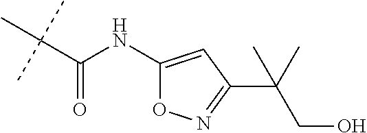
CC(C(NC1=CC(C(C)(CO)C)=NO1)=O)(C)C
